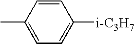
C1(C)=CC=C([i-C3H7])C=C1
